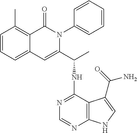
C1=CC=C2C(=C1C)C(=O)N(C1=CC=CC=C1)C(C(NC1=NC=NC3=C1C(C(N)=O)=CN3)C)=C2
